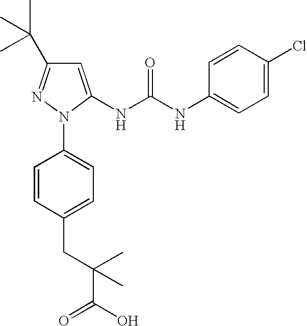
C1=C(NC(NC2=CC=C(Cl)C=C2)=O)N(C2=CC=C(CC(C(O)=O)(C)C)C=C2)N=C1C(C)(C)C
